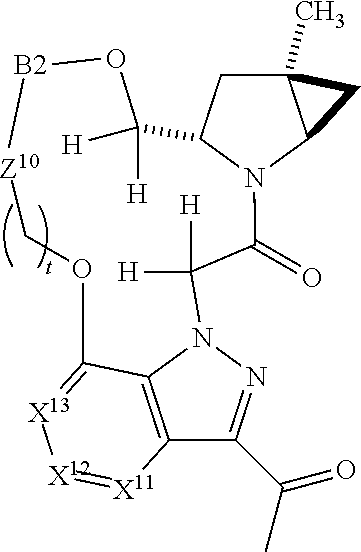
C12(C)CC3N(C1C2)C(=O)C([H])([H])N1N=C(C(C)=O)C2=C1C(=[X13][X12]=[X11]2)OC[Z10][B2]OC3([H])[H]
